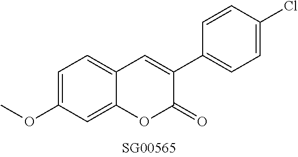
C1(OC)=CC=C2C(=C1)OC(=O)C(C1=CC=C(Cl)C=C1)=C2
